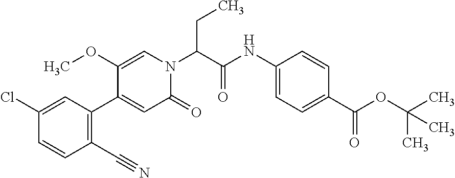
N(C1=CC=C(C(OC(C)(C)C)=O)C=C1)C(C(N1C=C(OC)C(C2=C(C#N)C=CC(Cl)=C2)=CC1=O)CC)=O
